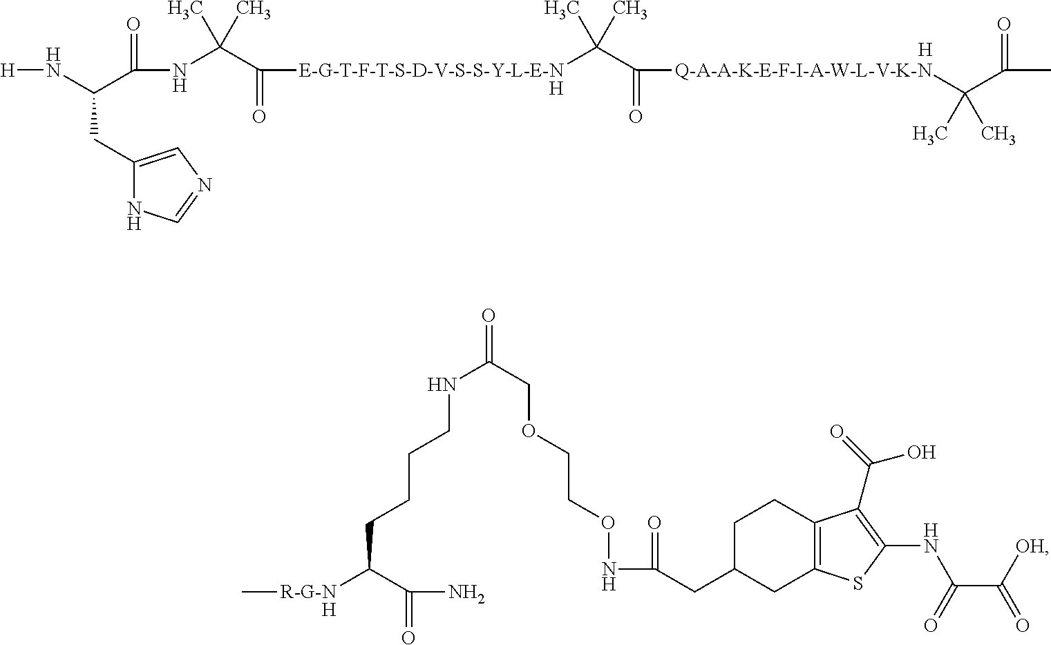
C[R-G-N]C(C(N)=O)CCCCNC(COCCONC(CC1CC2=C(CC1)C(C(O)=O)=C(NC(C([OH])=O)=O)S2)=O)=O.[H].[H].[H].[H]NC(C(NC(C([E-G-T-F-T-S-D-V-S-S-Y-L-E-N]C(C(=O)[Q-A-A-K-E-F-I-A-W-L-V-K-N]C(C(C)=O)(C)C)(C)C)=O)(C)C)=O)CC1=CN=CN1
